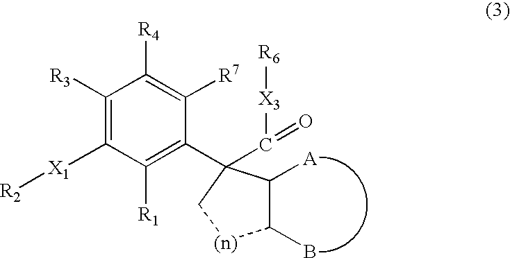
C1([R3])=C([X1][R2])C([R1])=C(C2(C([X3][R6])=O)C([A])C(B)[(n)]C2)C([R7])=C1[R4]
